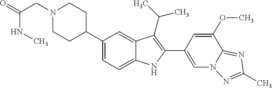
C1(C2CCN(CC(NC)=O)CC2)=CC=C2C(=C1)C(C(C)C)=C(C1=CN3C(=NC(C)=N3)C(OC)=C1)N2
